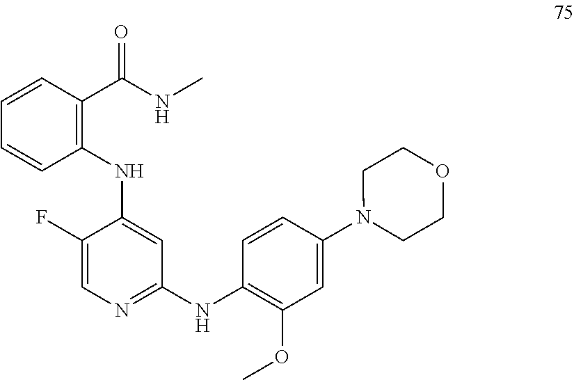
C1(F)=CN=C(NC2=C(OC)C=C(N3CCOCC3)C=C2)C=C1NC1=C(C(NC)=O)C=CC=C1
